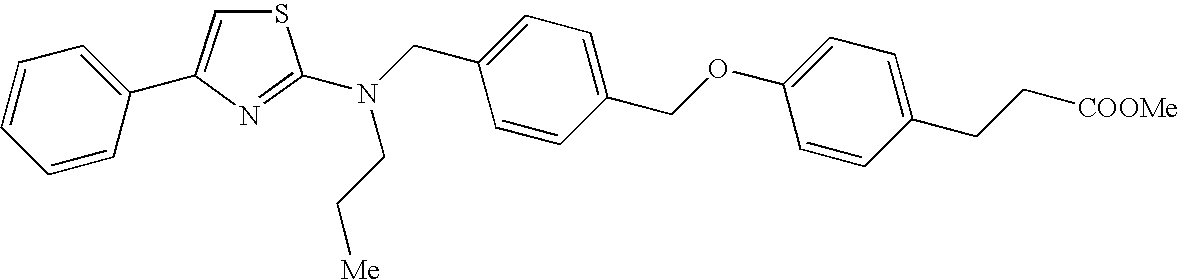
S1C=C(C2=CC=CC=C2)N=C1N(CC1=CC=C(COC2=CC=C(CC[COOMe])C=C2)C=C1)CC[Me]
